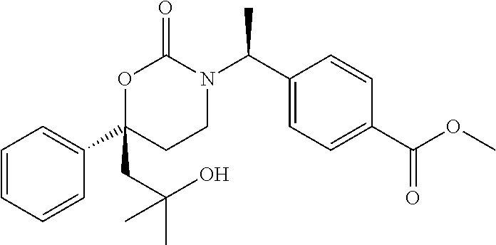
C1=CC=CC(C2(CC(C)(C)O)CCN(C(C3=CC=C(C(OC)=O)C=C3)C)C(=O)O2)=C1
